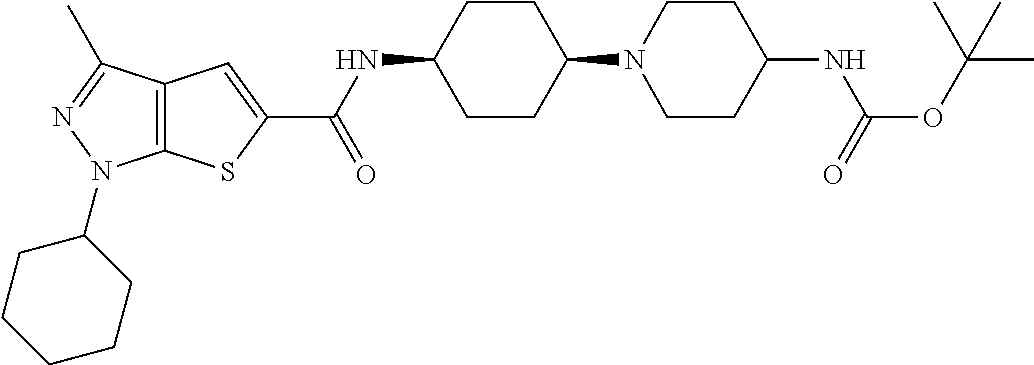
C1CC(N2CCC(NC(=O)OC(C)(C)C)CC2)CCC1NC(C1=CC2=C(S1)N(C1CCCCC1)N=C2C)=O
